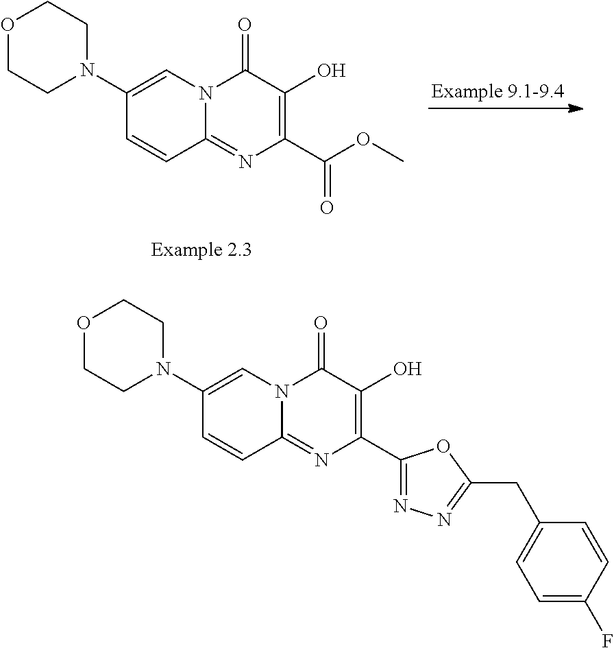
C1(C2=NN=C(CC3=CC=C(F)C=C3)O2)=C(O)C(=O)N2C(=N1)C=CC(N1CCOCC1)=C2.C1(C(OC)=O)=C(O)C(=O)N2C(=N1)C=CC(N1CCOCC1)=C2
